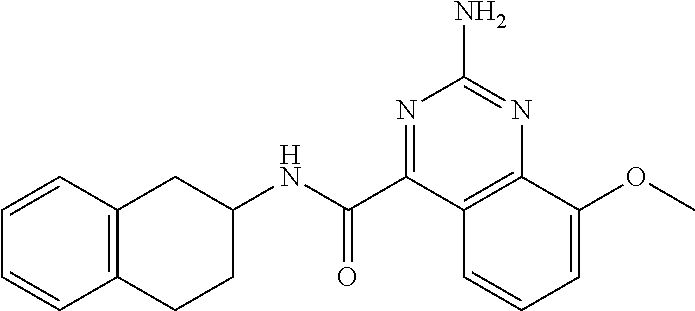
C1(NC(=O)C2=NC(N)=NC3=C2C=CC=C3OC)CC2=C(CC1)C=CC=C2
